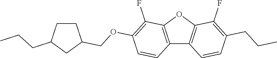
C12=C(OC3=C1C=CC(CCC)=C3F)C(F)=C(OCC1CCC(CCC)C1)C=C2
